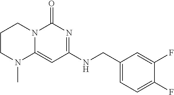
C1CN(C)C2=CC(NCC3=CC=C(F)C(F)=C3)=NC(=O)N2C1
